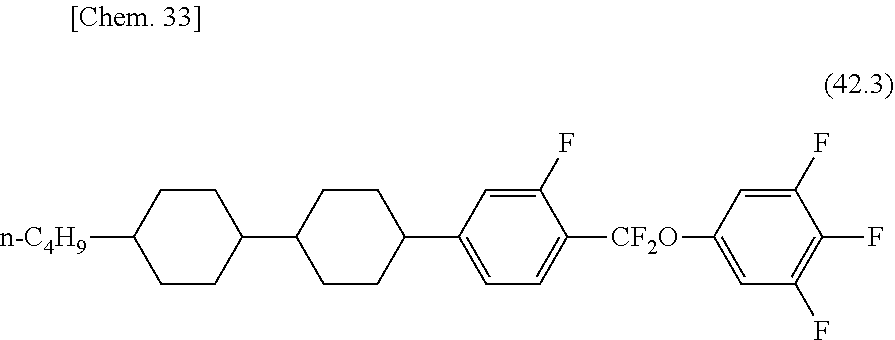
[n-C4H9]C1CCC(C2CCC(C3=CC=C([CF2O]C4=CC(F)=C(F)C(F)=C4)C(F)=C3)CC2)CC1
